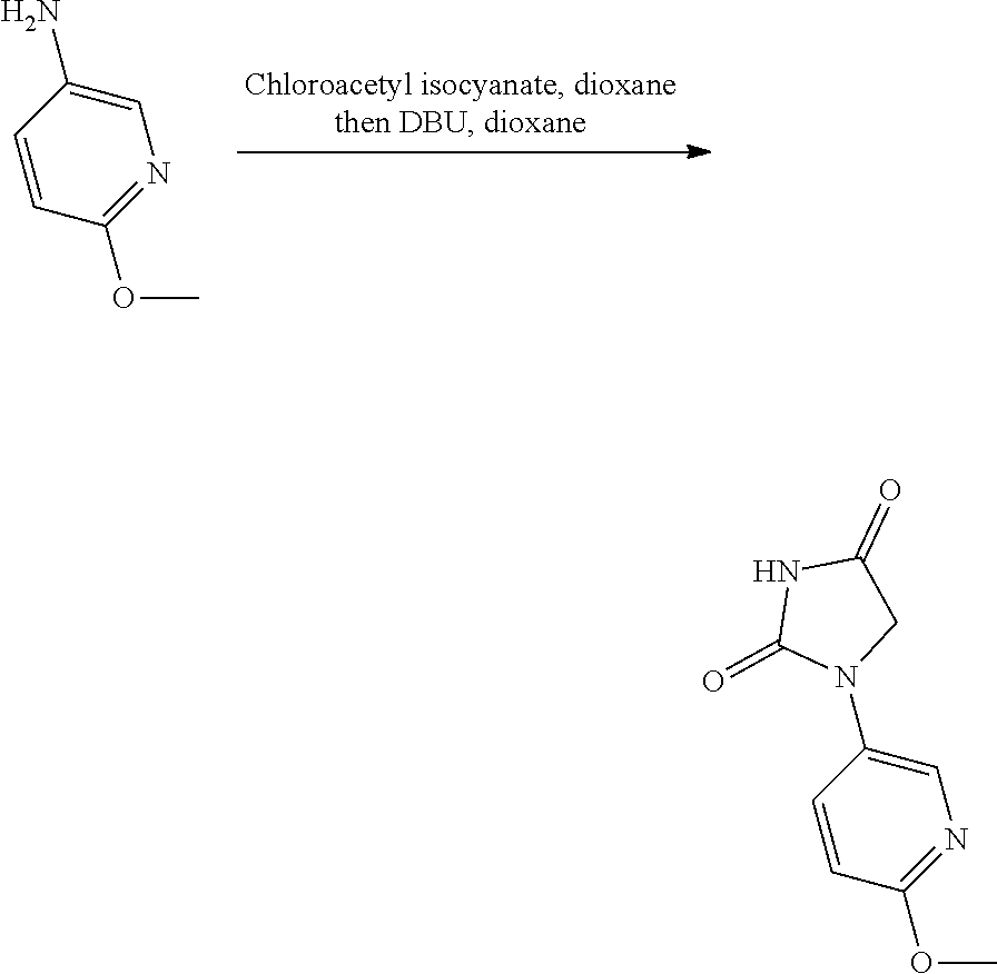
C1=C(N)C=CC(OC)=N1.C1=C(N2CC(=O)NC2=O)C=CC(OC)=N1
